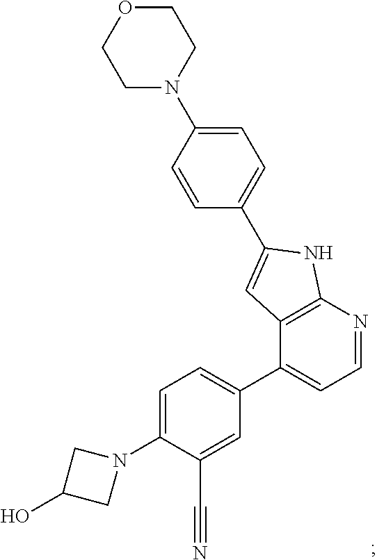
C1=C(N2CC(O)C2)C(C#N)=CC(C2=CC=NC3=C2C=C(C2=CC=C(N4CCOCC4)C=C2)N3)=C1
